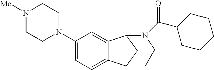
C1(N2CCN([Me])CC2)=CC=C2C(=C1)C1CC2CCN1C(C1CCCCC1)=O
